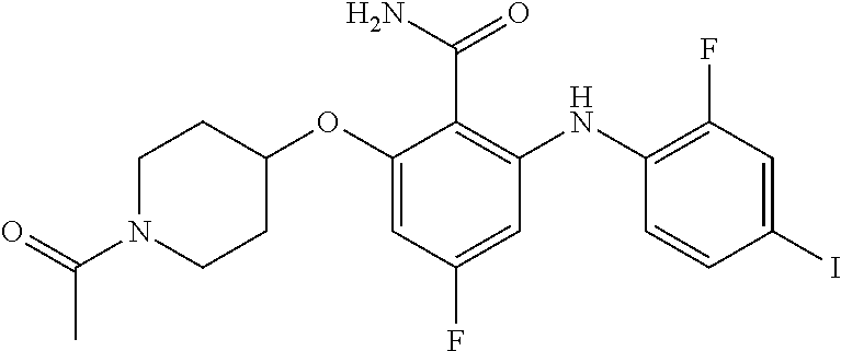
C1(OC2=CC(F)=CC(NC3=C(F)C=C(I)C=C3)=C2C(N)=O)CCN(C(=O)C)CC1
